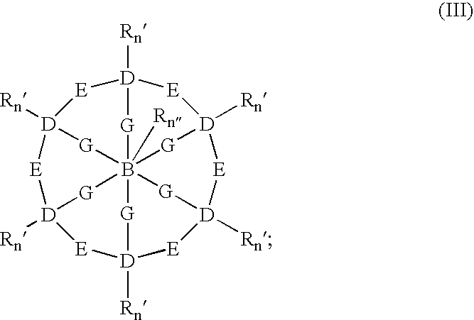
[D]12([Rn])[E][D]3([Rn])[E][D]4([Rn])[E][D]5([Rn])[E][D]6([Rn])[E][D]([Rn])([E]1)[G]B([Rn])([G]2)([G]5)([G]3)([G]4)[G]6
